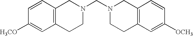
C1=CC2=C(C=C1[H3CO])CCN(CN1CCC3=C(C1)C=CC([OCH3])=C3)C2
